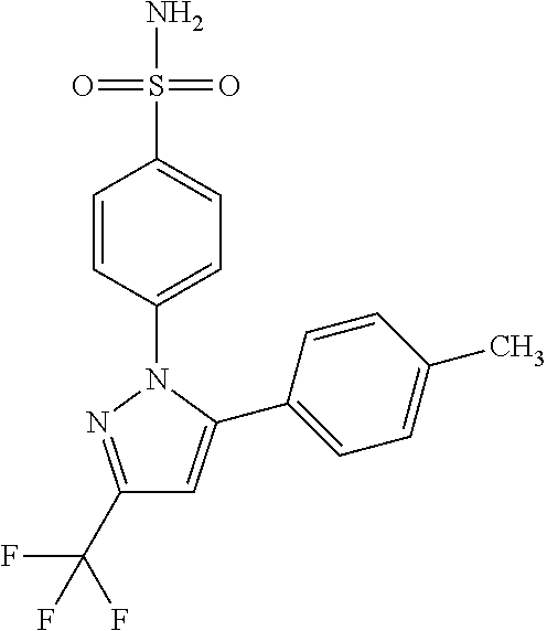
C1=CC(N2C(C3=CC=C(C)C=C3)=CC(C(F)(F)F)=N2)=CC=C1S(=O)(N)=O
